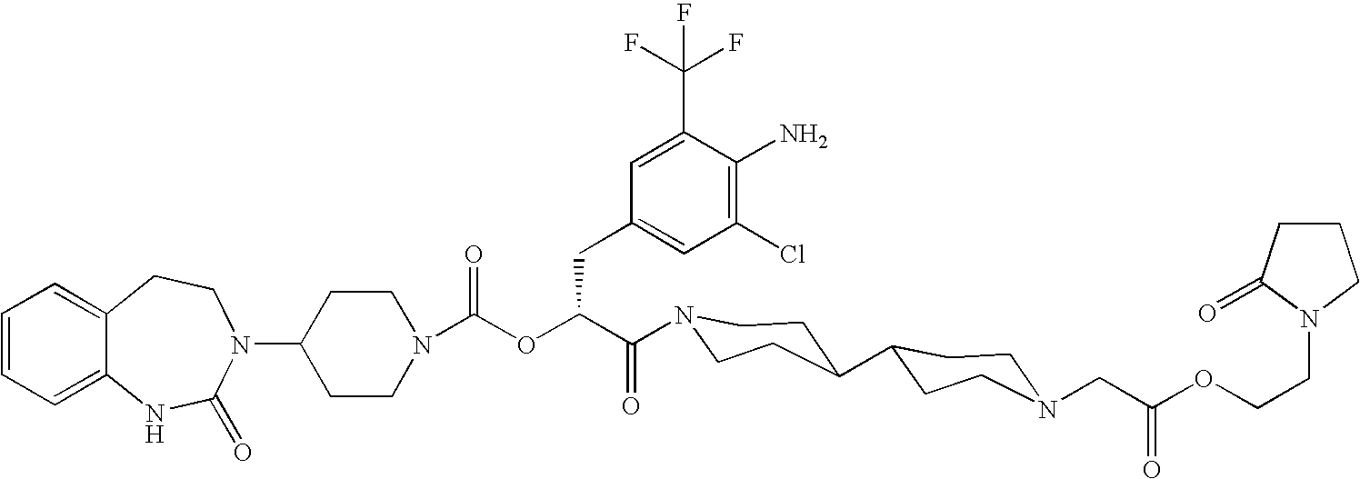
C1(N2C(=O)NC3=CC=CC=C3CC2)CCN(C(OC(C(=O)N2CCC(C3CCN(CC(OCCN4CCCC4=O)=O)CC3)CC2)CC2=CC(Cl)=C(N)C(C(F)(F)F)=C2)=O)CC1
